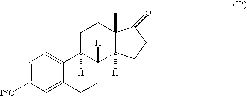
C1=C([PO])C=C2C(=C1)C1([H])C([H])(CC2)C2([H])C(C)(CC1)C(=O)CC2
